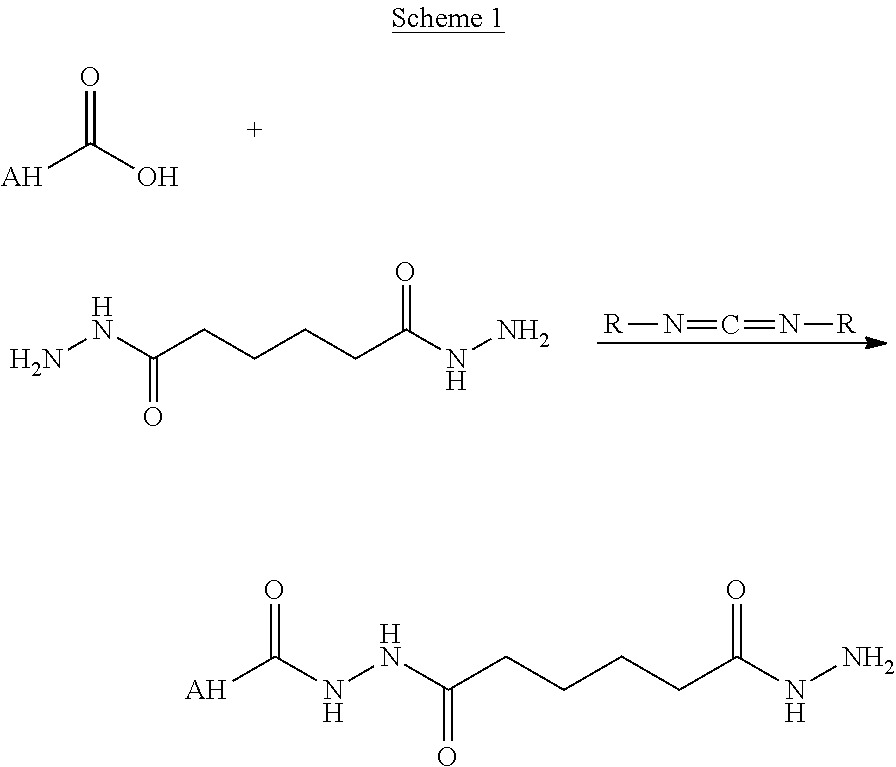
O=C(O)[AH].[R]N=C=N[R].NNC(CCCCC(NN)=O)=O.N(NC(CCCCC(NN)=O)=O)C([AH])=O
